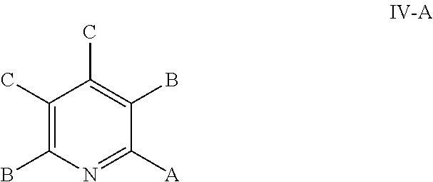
C1(C)=C(B)N=C([A])C(B)=C1C
